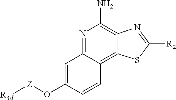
N1=C2C(=C3C(=C1N)N=C([R2])S3)C=CC(O[Z][R3d])=C2
